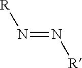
[R]N=N[R]
